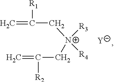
[Y].C=C([R1])C[N+](CC([R2])=C)([R3])[R4]
